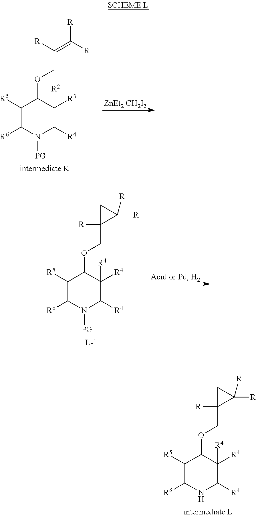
C1([R5])C([R6])NC([R4])C([R4])([R4])C1OCC1([R])C([R])([R])C1.C1([R5])C([R6])N([PG])C([R4])C([R4])([R4])C1OCC1([R])C([R])([R])C1.C1([R5])C([R6])N([PG])C([R4])C([R3])([R2])C1OCC([R])=C([R])[R].[ZnEt2 CH2I2]
